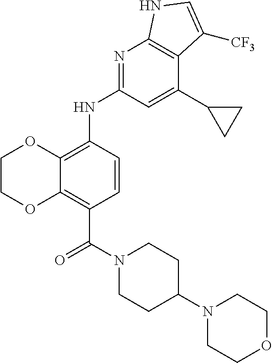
C(C1=C2C(=C(NC3=NC4=C(C(C5CC5)=C3)C([CF3])=CN4)C=C1)OCCO2)(=O)N1CCC(N2CCOCC2)CC1
